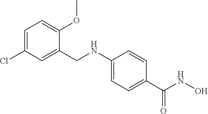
C1=C(Cl)C=C(CNC2=CC=C(C(NO)=O)C=C2)C(OC)=C1
